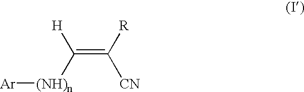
C(=C([R])[CN])([(NH)n][Ar])[H]
